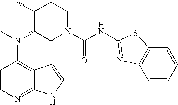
C12=C(N(C)C3CN(C(NC4=NC5=C(C=CC=C5)S4)=O)CCC3C)C=CN=C1NC=C2
